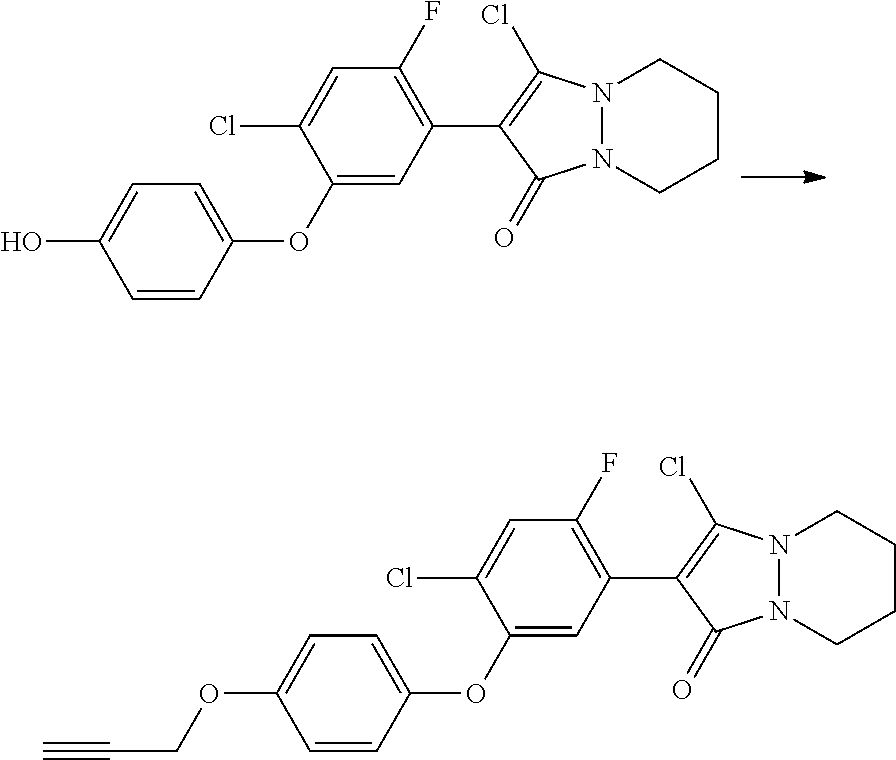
C1(OC2=CC=C(O)C=C2)=CC(C2=C(Cl)N3N(C2=O)CCCC3)=C(F)C=C1Cl.C1(OC2=CC=C(OCC#C)C=C2)=CC(C2=C(Cl)N3N(C2=O)CCCC3)=C(F)C=C1Cl
